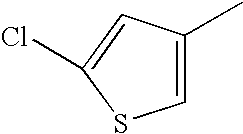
C1=C(C)C=C(Cl)S1
